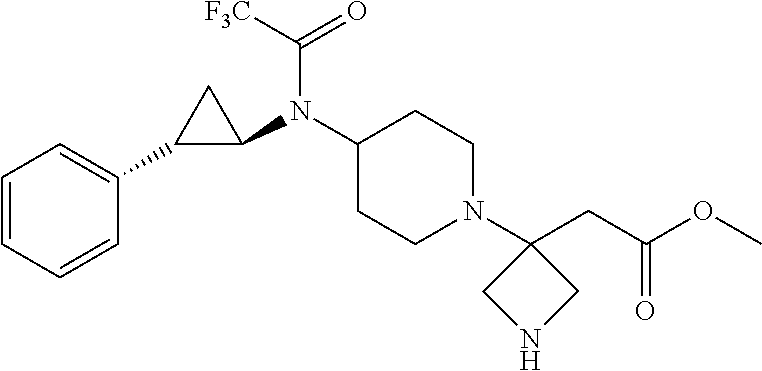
C1(N(C2C(C3=CC=CC=C3)C2)C([F3C])=O)CCN(C2(CC(OC)=O)CNC2)CC1
